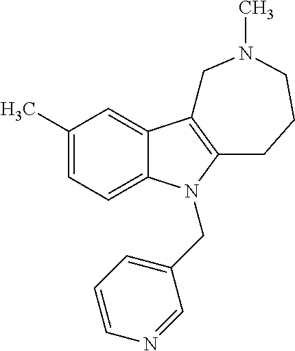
C1(C)=CC=C2C(=C1)C1=C(N2CC2=CC=CN=C2)CCCN(C)C1
